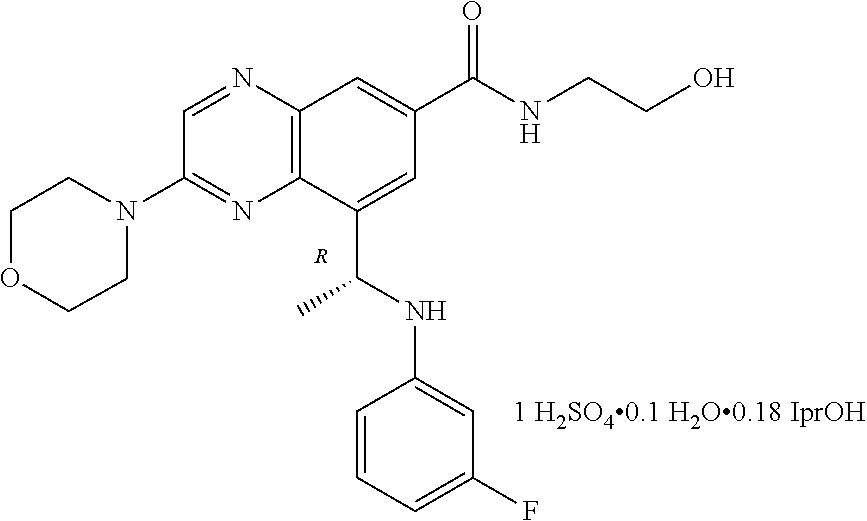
C1=NC2=C(N=C1N1CCOCC1)C(C(NC1=CC(F)=CC=C1)C)=CC(C(=O)NCCO)=C2.[R]
